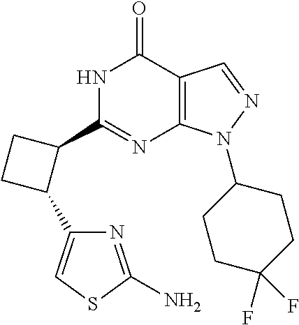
C12=C(N(C3CCC(F)(F)CC3)N=C1)N=C(C1CCC1C1=CSC(N)=N1)NC2=O
